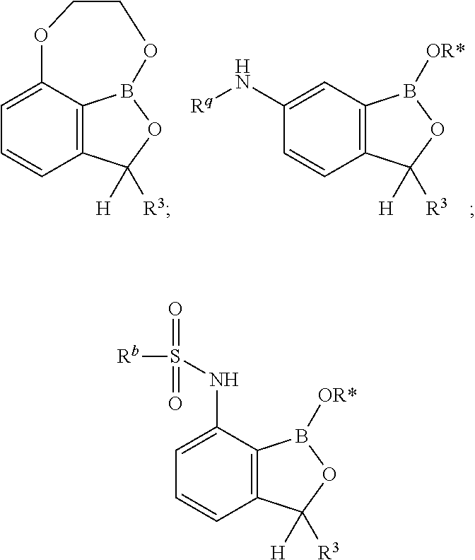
C12=C3C(=CC=C1)OCCOB3OC2([H])[R3].C12=C(C=C(N[Rq])C=C1)B([OR*])OC2([H])[R3].C12=C(C(NS([Rb])(=O)=O)=CC=C1)B([OR*])OC2([H])[R3]
